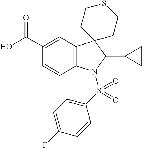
C12=C(C=C(C(O)=O)C=C1)C1(C(C3CC3)N2S(C2=CC=C(F)C=C2)(=O)=O)CCSCC1
